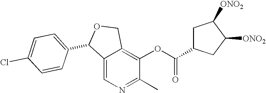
C1C(C(OC2=C3C(=CN=C2C)C(C2=CC=C(Cl)C=C2)OC3)=O)CC([ONO2])C1[ONO2]
